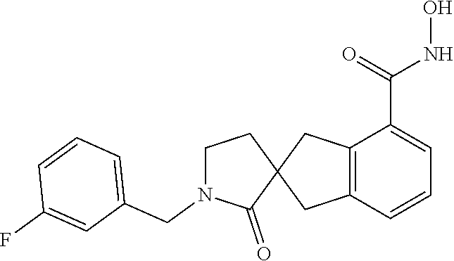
C12=C(C=CC=C1C(=O)NO)CC1(C2)CCN(CC2=CC=CC(F)=C2)C1=O
